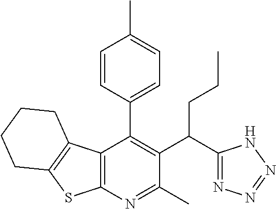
C12=C(N=C(C)C(C(C3=NN=NN3)CCC)=C1C1=CC=C(C)C=C1)SC1=C2CCCC1
